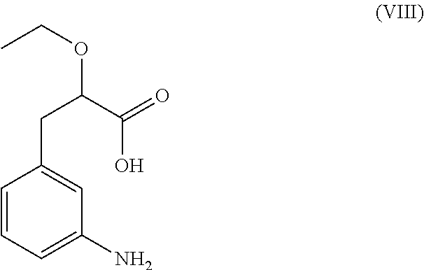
C1=CC=C(N)C=C1CC(C(=O)O)OCC
